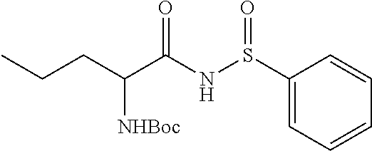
C1(S(NC(C(CCC)[NHBoc])=O)=O)=CC=CC=C1
